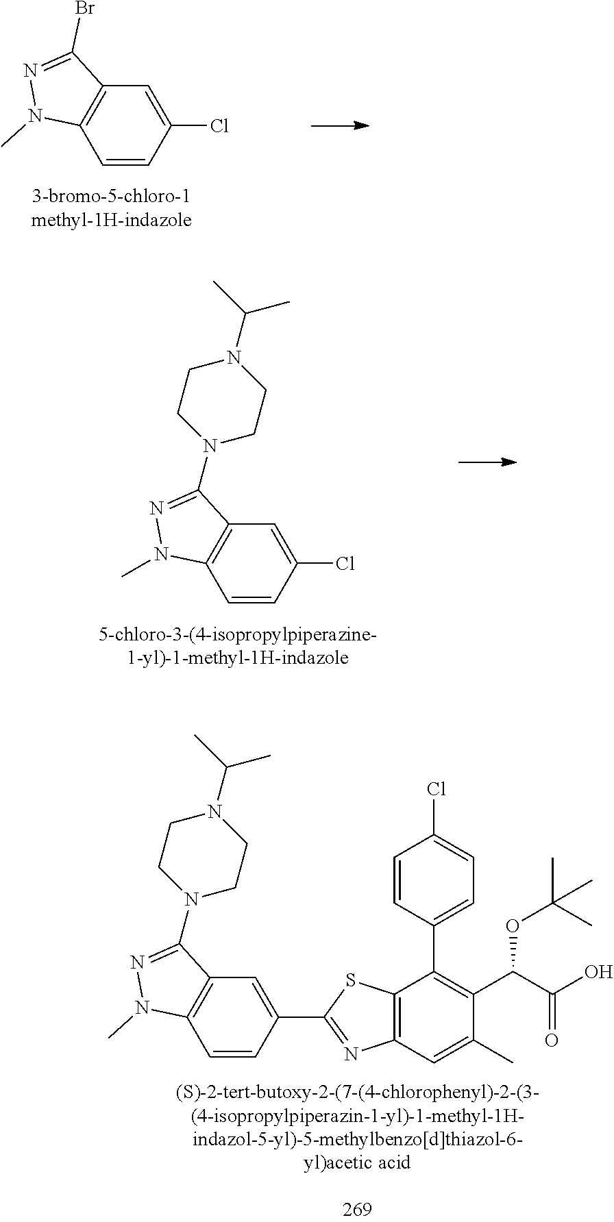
C1=CC(C2=NC3=C(S2)C(C2=CC=C(Cl)C=C2)=C(C(C(=O)O)OC(C)(C)C)C(C)=C3)=CC2=C1N(C)N=C2N1CCN(C(C)C)CC1.C1=CC(Cl)=CC2=C1N(C)N=C2Br.C1=CC(Cl)=CC2=C1N(C)N=C2N1CCN(C(C)C)CC1
